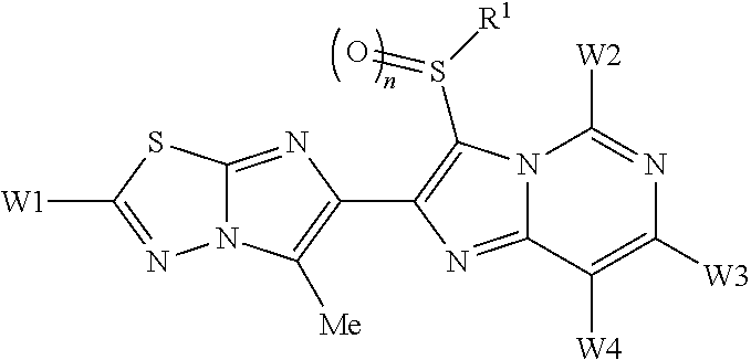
N12C(=NC(C3=C(S([R1])=O)N4C(=N3)C([W4])=C([W3])N=C4[W2])=C1[Me])SC([W1])=N2
